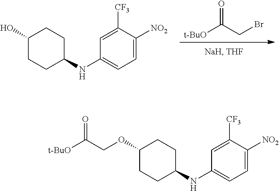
C1(NC2CCC(OCC([t-BuO])=O)CC2)=CC=C([NO2])C([CF3])=C1.[t-BuO]C(CBr)=O.C1(NC2CCC(O)CC2)=CC=C([NO2])C([CF3])=C1
